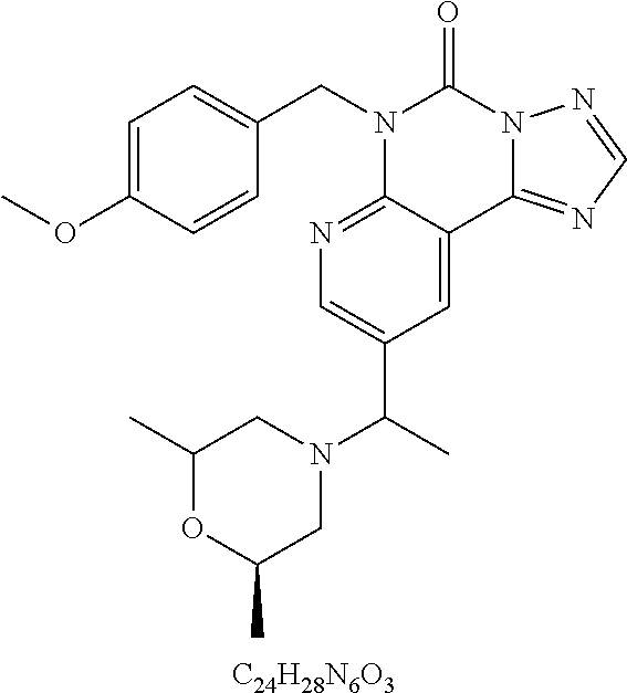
[C24H28N6O3].C1=C(OC)C=CC(CN2C3=NC=C(C(N4CC(C)OC(C)C4)C)C=C3C3=NC=NN3C2=O)=C1
